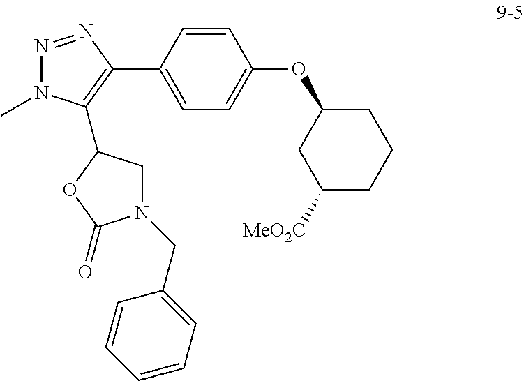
N1=NC(C2=CC=C(OC3CC([MeO2C])CCC3)C=C2)=C(C2CN(CC3=CC=CC=C3)C(=O)O2)N1C
